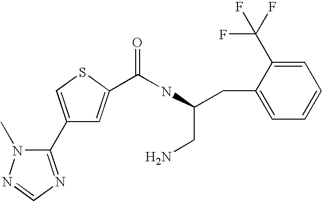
C1(C2=NC=NN2C)=CSC(C(NC(CC2=CC=CC=C2C(F)(F)F)CN)=O)=C1
